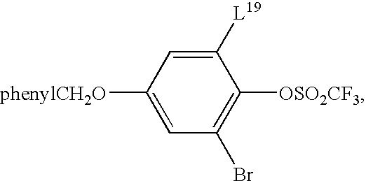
[phenylCH2O]C1=CC(Br)=C([OSO2CF3])C([L19])=C1
